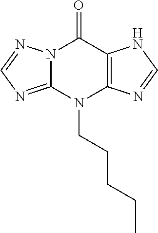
N12C(=NC=N1)N(CCCCC)C1=C(C2=O)NC=N1
